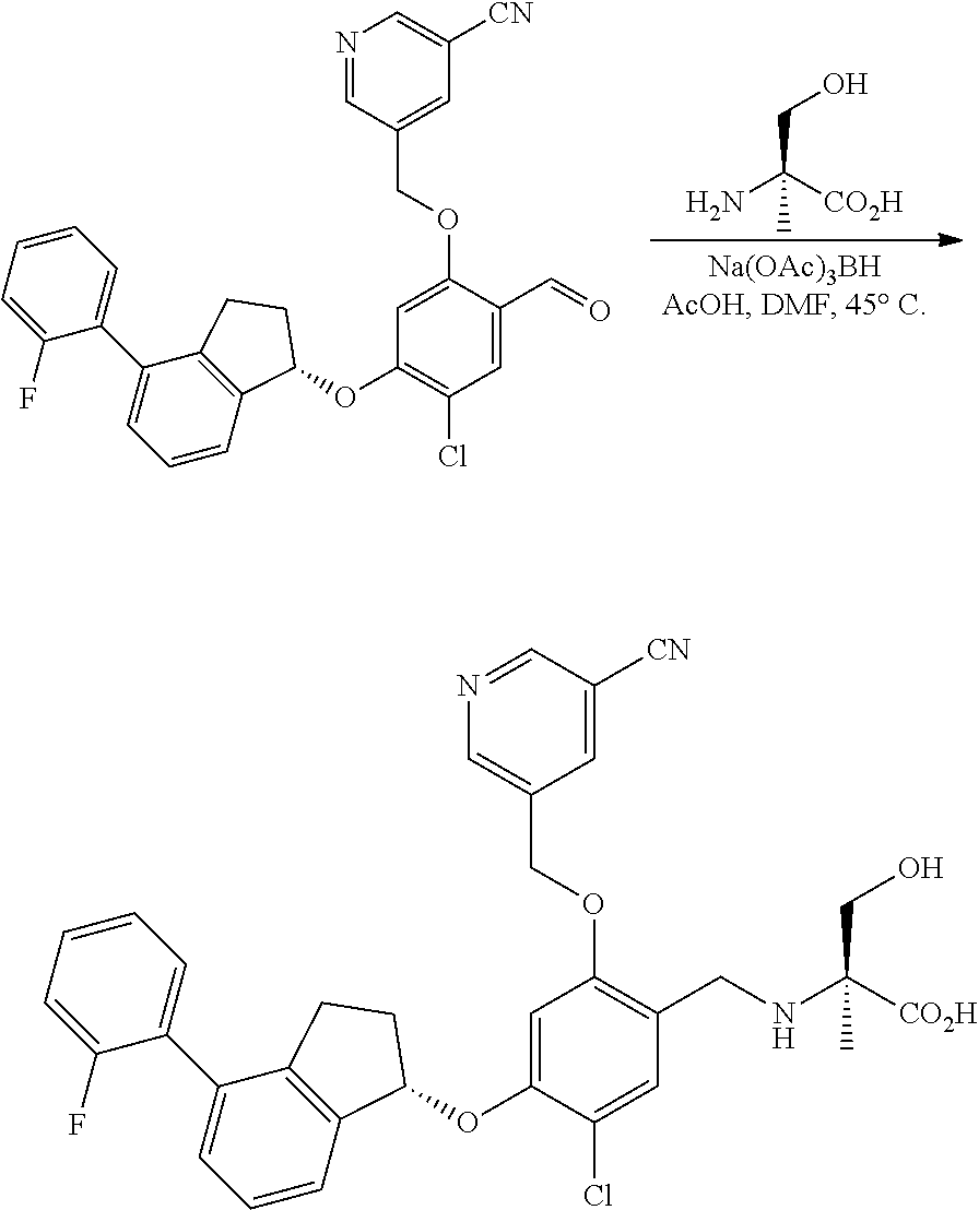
OCC([CO2H])(N)C.C1=C(C=O)C(OCC2=CC([CN])=CN=C2)=CC(OC2C3=C(C(C4=CC=CC=C4F)=CC=C3)CC2)=C1Cl.C1=C(Cl)C(OC2C3=C(C(C4=CC=CC=C4F)=CC=C3)CC2)=CC(OCC2=CN=CC([CN])=C2)=C1CNC(CO)([CO2H])C
